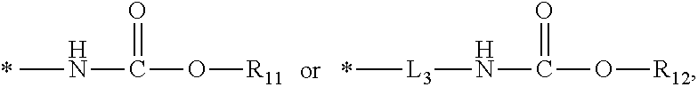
[L3](NC(O[R12])=O)C.CNC(O[R11])=O
